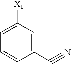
C1(C#N)=CC([X1])=CC=C1
